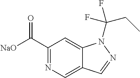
C12=CC(C([NaO])=O)=NC=C1C=NN2C(CC)(F)F
